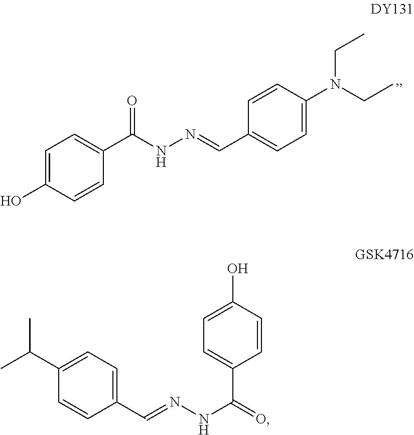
C1=C(O)C=CC(C(NN=CC2=CC=C(N(CC)CC)C=C2)=O)=C1.C1(C=NNC(C2=CC=C(O)C=C2)=O)=CC=C(C(C)C)C=C1
